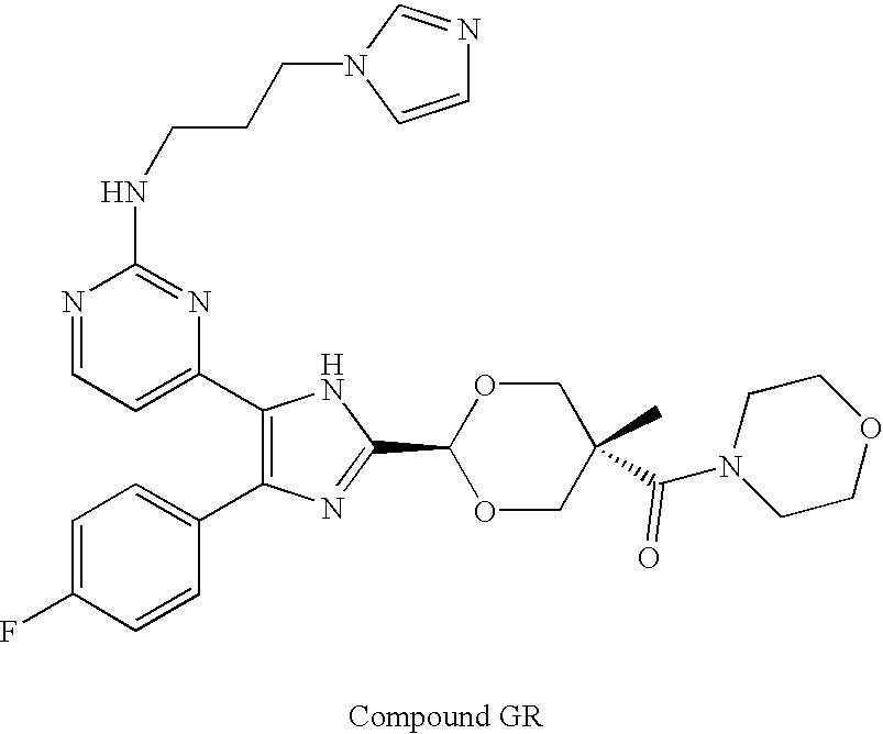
C1(C2=CC=NC(NCCCN3C=NC=C3)=N2)=C(C2=CC=C(F)C=C2)N=C(C2OCC(C(N3CCOCC3)=O)(C)CO2)N1
